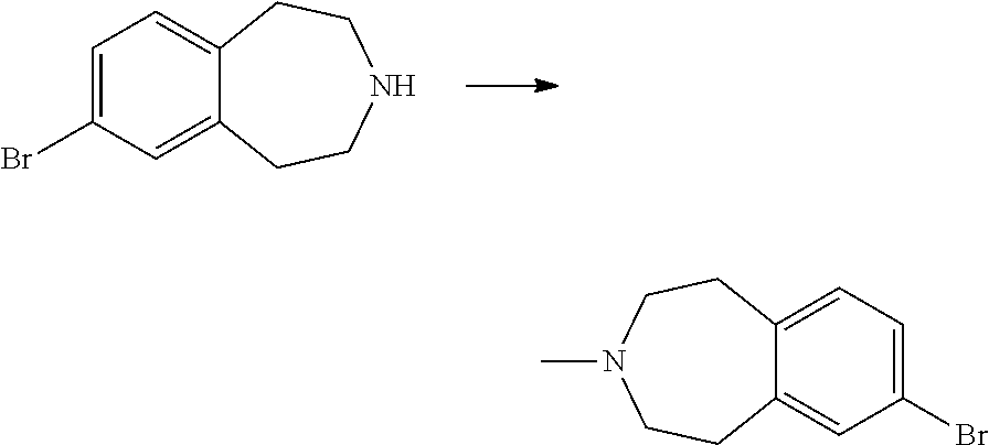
C1=C(Br)C=C2C(=C1)CCNCC2.C1=C(Br)C=C2C(=C1)CCN(C)CC2
